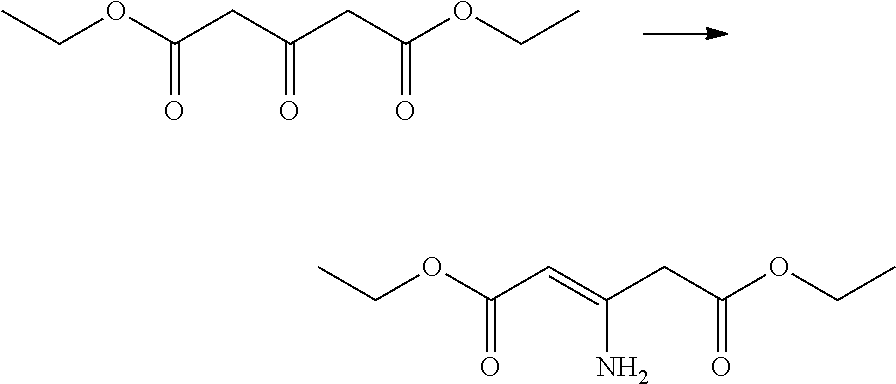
CCOC(CC(CC(OCC)=O)=O)=O.CCOC(C=C(CC(OCC)=O)N)=O
